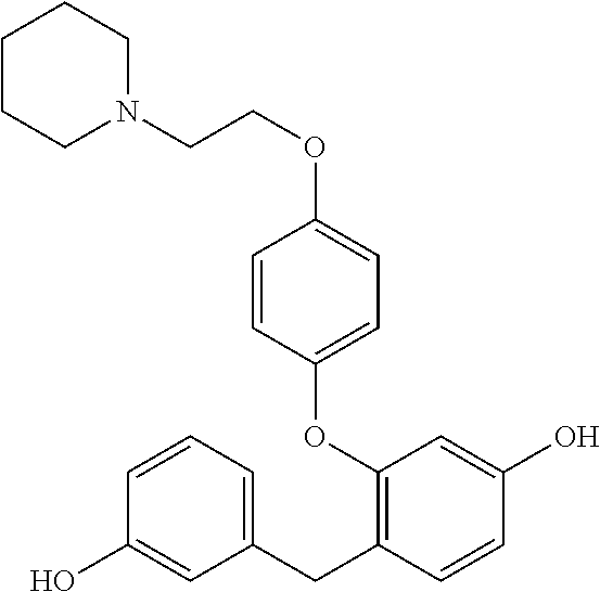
C1(O)=CC(CC2=C(OC3=CC=C(OCCN4CCCCC4)C=C3)C=C(O)C=C2)=CC=C1
